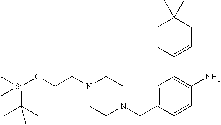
C1=C(CN2CCN(CCO[Si](C(C)(C)C)(C)C)CC2)C=CC(N)=C1C1=CCC(C)(C)CC1
